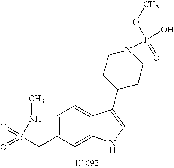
C1=C(CS(=O)(=O)NC)C=C2C(=C1)C(C1CCN(P(O)(=O)OC)CC1)=CN2
